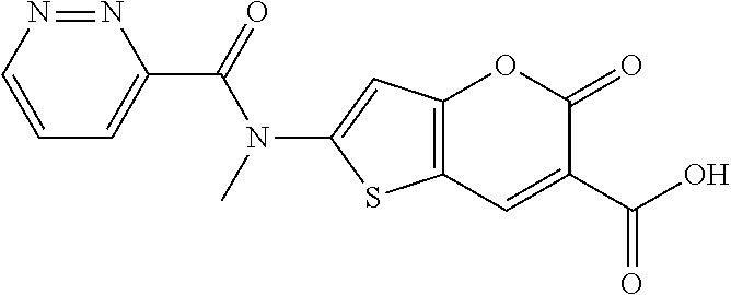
C12=C(C=C(C(=O)O)C(=O)O1)SC(N(C(C1=CC=CN=N1)=O)C)=C2
